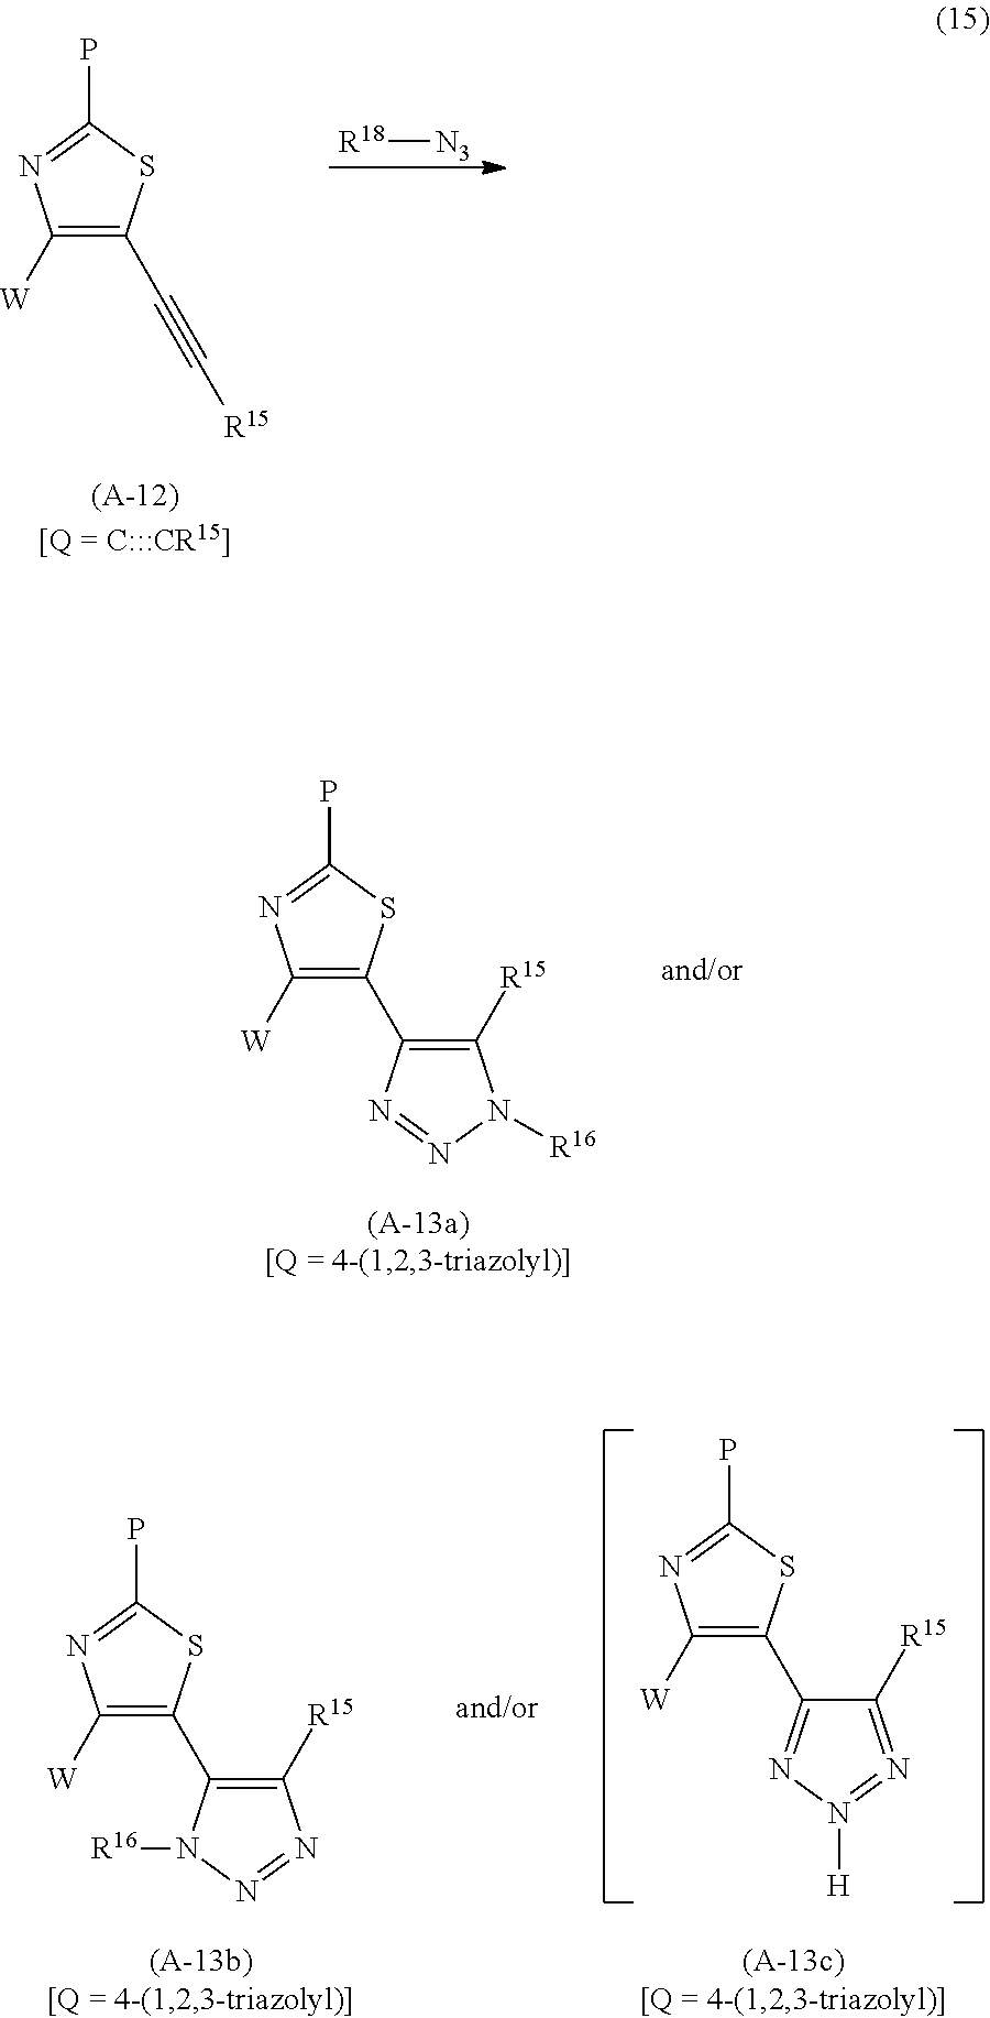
[R18][N3].C1([W])=C(C#C[R15])SC(P)=N1.C1([W])=C(C2=C([R15])N([R16])N=N2)SC(P)=N1.C1([W])=C(C2=NN([H])=N=C2[R15])SC(P)=N1.C1([W])=C(C2=C([R15])N=NN2[R16])SC(P)=N1
